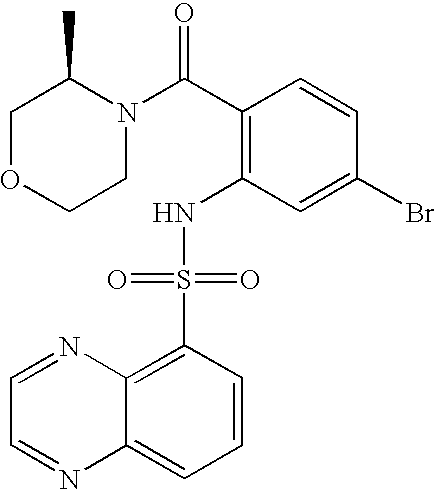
O1CC(C)N(C(C2=C(NS(C3=C4C(=CC=C3)N=CC=N4)(=O)=O)C=C(Br)C=C2)=O)CC1
